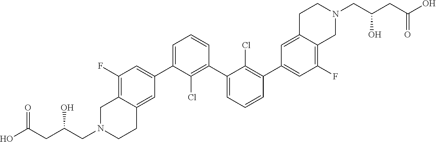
C1=C(C2=CC(F)=C3C(=C2)CCN(CC(CC(=O)O)O)C3)C(Cl)=C(C2=CC=CC(C3=CC(F)=C4C(=C3)CCN(CC(CC(O)=O)O)C4)=C2Cl)C=C1
